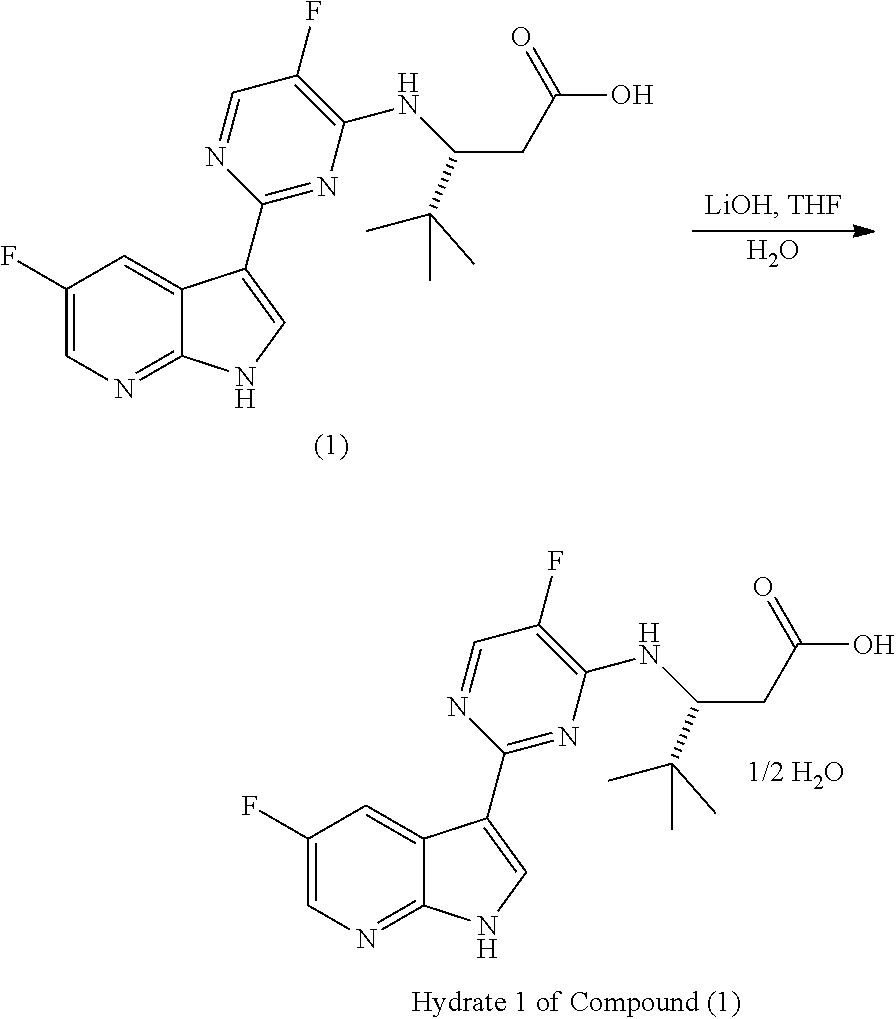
C1(F)=CN=C2C(=C1)C(C1=NC(NC(CC(O)=O)C(C)(C)C)=C(F)C=N1)=CN2.O.C1(F)=CN=C2C(=C1)C(C1=NC(NC(CC(O)=O)C(C)(C)C)=C(F)C=N1)=CN2
